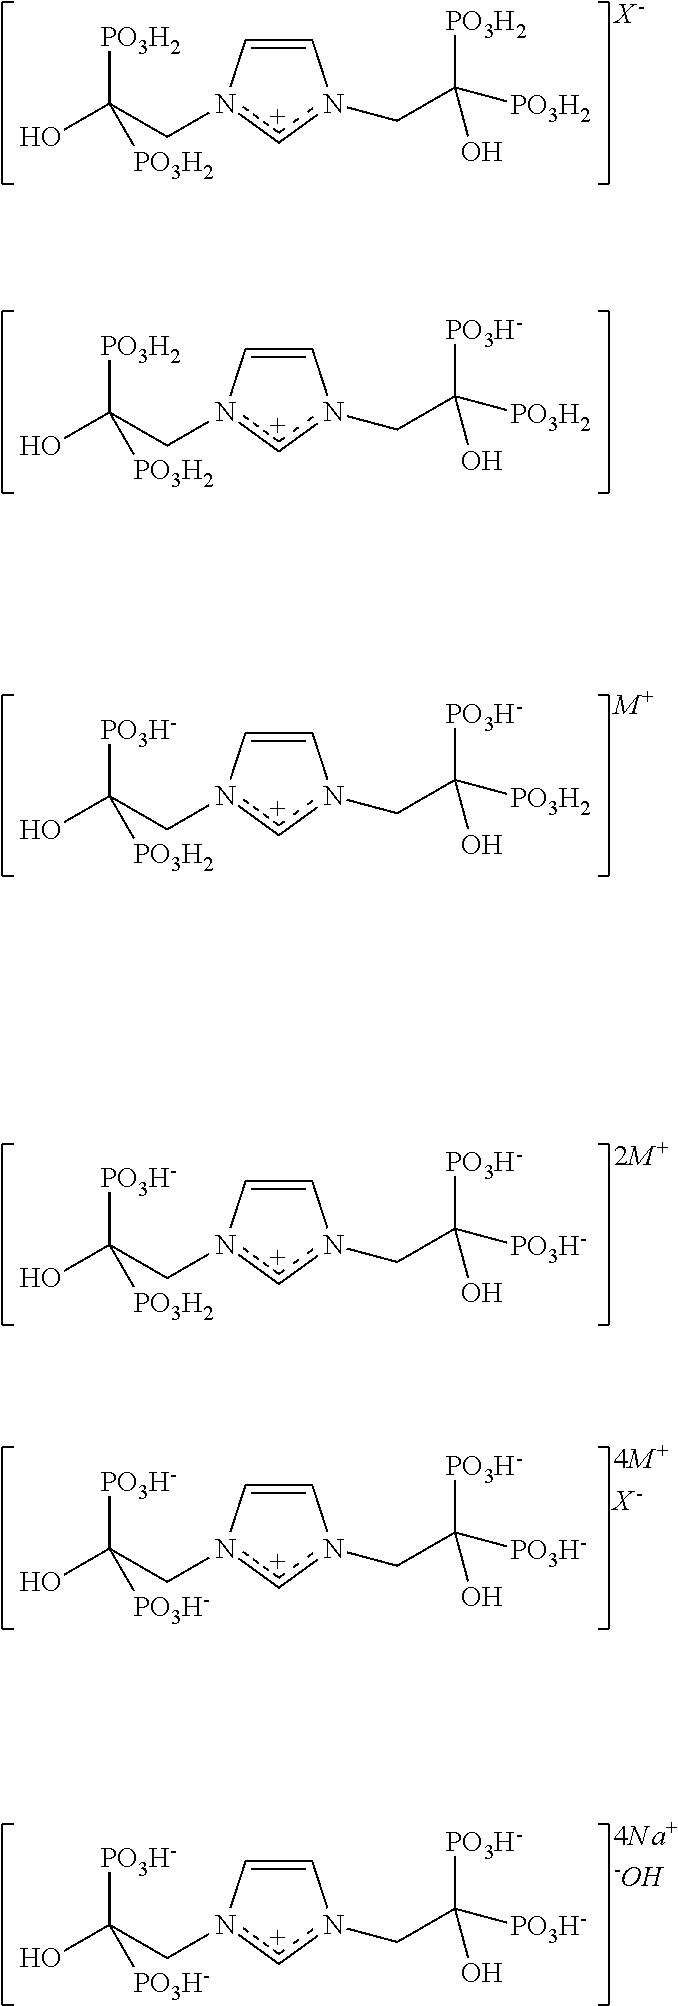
OC(Cn1[c+]n(CC([PO3H-])([PO3H2])O)C=C1)([PO3H2])[PO3H2].OC(Cn1[c+]n(CC([PO3H2])([PO3H2])O)C=C1)([PO3H2])[PO3H2].[X-].OC(Cn1[c+]n(CC([PO3H-])([PO3H2])O)C=C1)([PO3H-])[PO3H2].[M+].OC(Cn1[c+]n(CC([PO3H-])([PO3H-])O)C=C1)([PO3H-])[PO3H2].[2M+].OC(Cn1[c+]n(CC([PO3H-])([PO3H-])O)C=C1)([PO3H-])[PO3H-].[4M+X-].OC(Cn1[c+]n(CC([PO3H-])([PO3H-])O)C=C1)([PO3H-])[PO3H-].[4Na+-OH]
